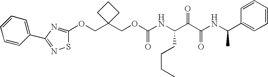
N(C(C(C(NC(C1=CC=CC=C1)C)=O)=O)CCCC)C(OCC1(COC2=NC(C3=CC=CC=C3)=NS2)CCC1)=O
